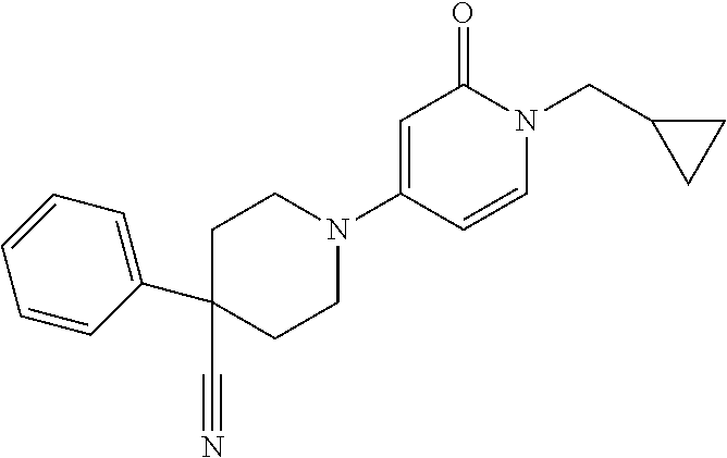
C1(C2=CC=CC=C2)(C#N)CCN(C2=CC(=O)N(CC3CC3)C=C2)CC1
